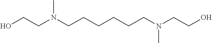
C(N(CCCCCCN(CCO)C)C)CO
